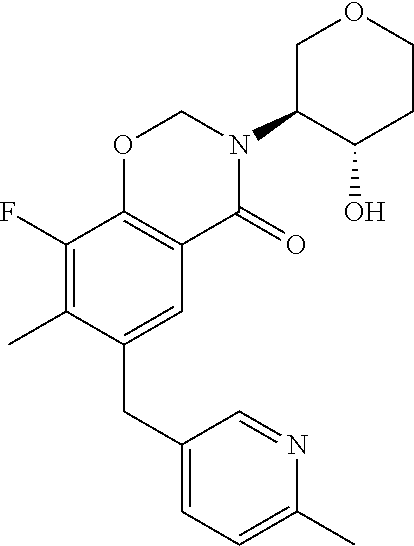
C1(CC2=CC3=C(C(F)=C2C)OCN(C2C(O)CCOC2)C3=O)=CC=C(C)N=C1
